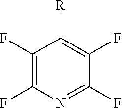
C1(F)=C(F)N=C(F)C(F)=C1[R]
